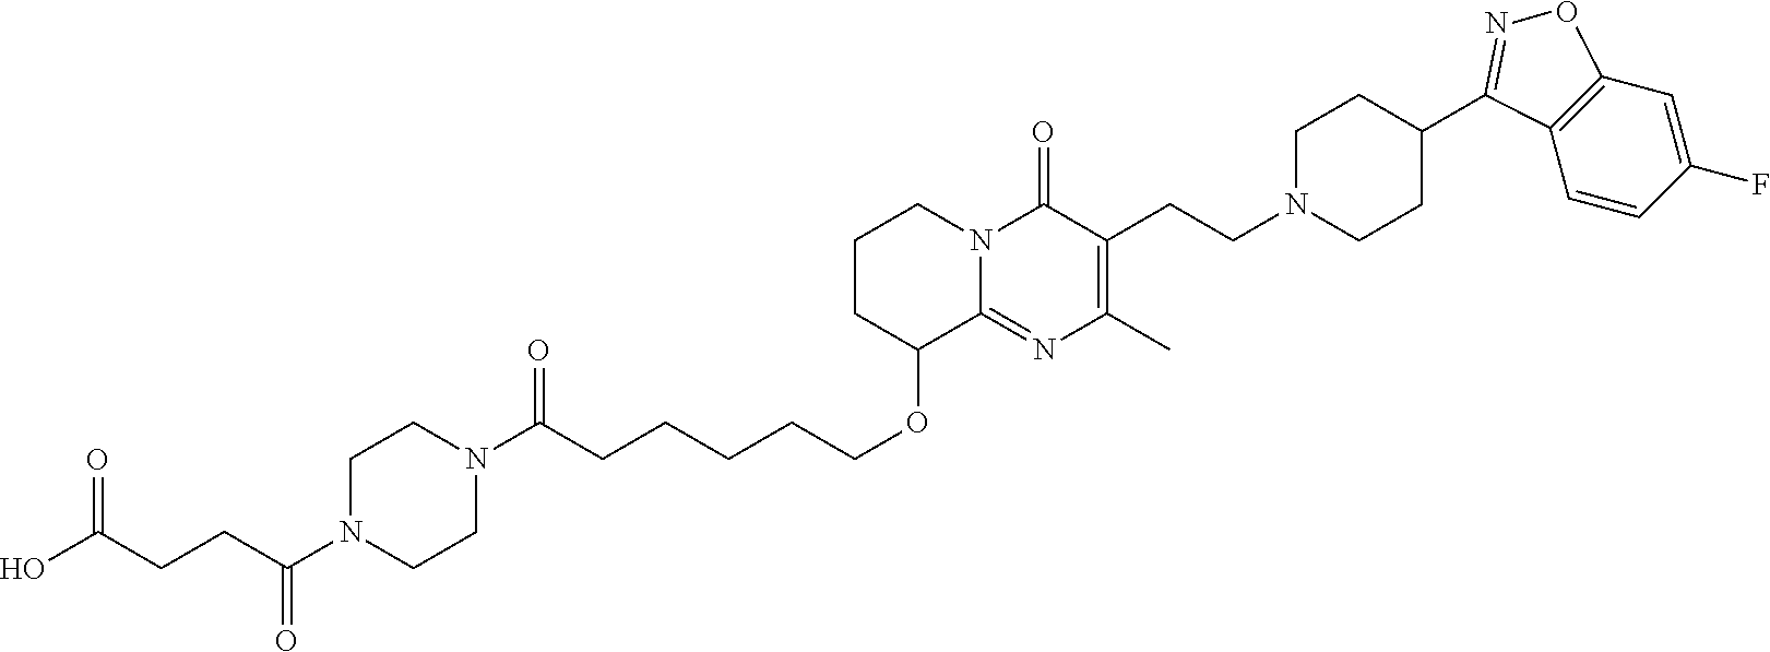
C1CC(OCCCCCC(N2CCN(C(CCC(O)=O)=O)CC2)=O)C2=NC(C)=C(CCN3CCC(C4=NOC5=C4C=CC(F)=C5)CC3)C(=O)N2C1
